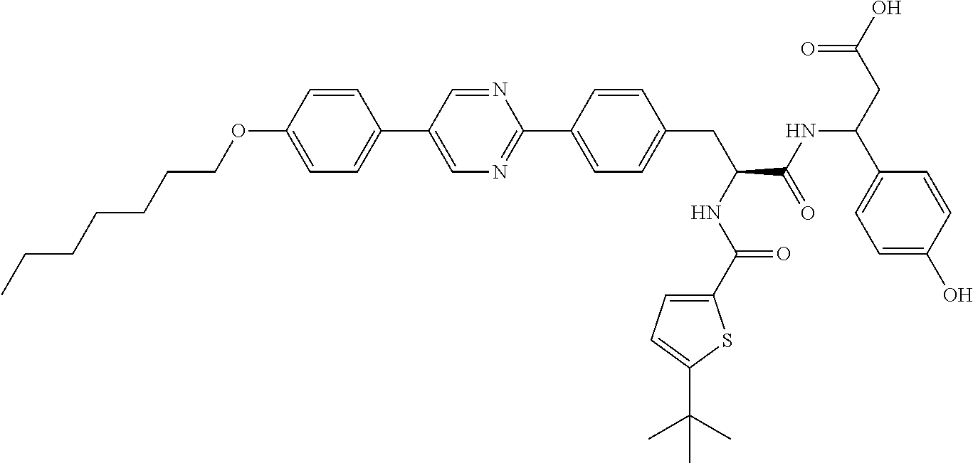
CCCCCCCOC1=CC=C(C2=CN=C(C3=CC=C(CC(NC(C4=CC=C(C(C)(C)C)S4)=O)C(NC(C4=CC=C(O)C=C4)CC(O)=O)=O)C=C3)N=C2)C=C1
